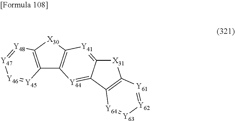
C12=C([X30]C3=C1[Y44]=C1C(=[Y41]3)[X31]C3=C1[Y64]=[Y63][Y62]=[Y61]3)[Y48]=[Y47][Y46]=[Y45]2
